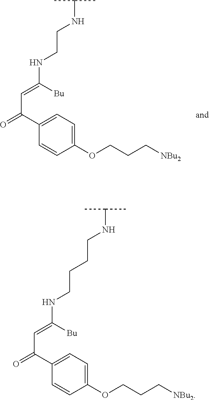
C1(C(=O)C=C([Bu])NCCNC(C)C)=CC=C(OCCC[NBu2])C=C1.C1(C(=O)C=C([Bu])NCCCCNC(C)C)=CC=C(OCCC[NBu2])C=C1
